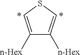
C1([n-Hex])=CSC=C1[n-Hex].*.*
